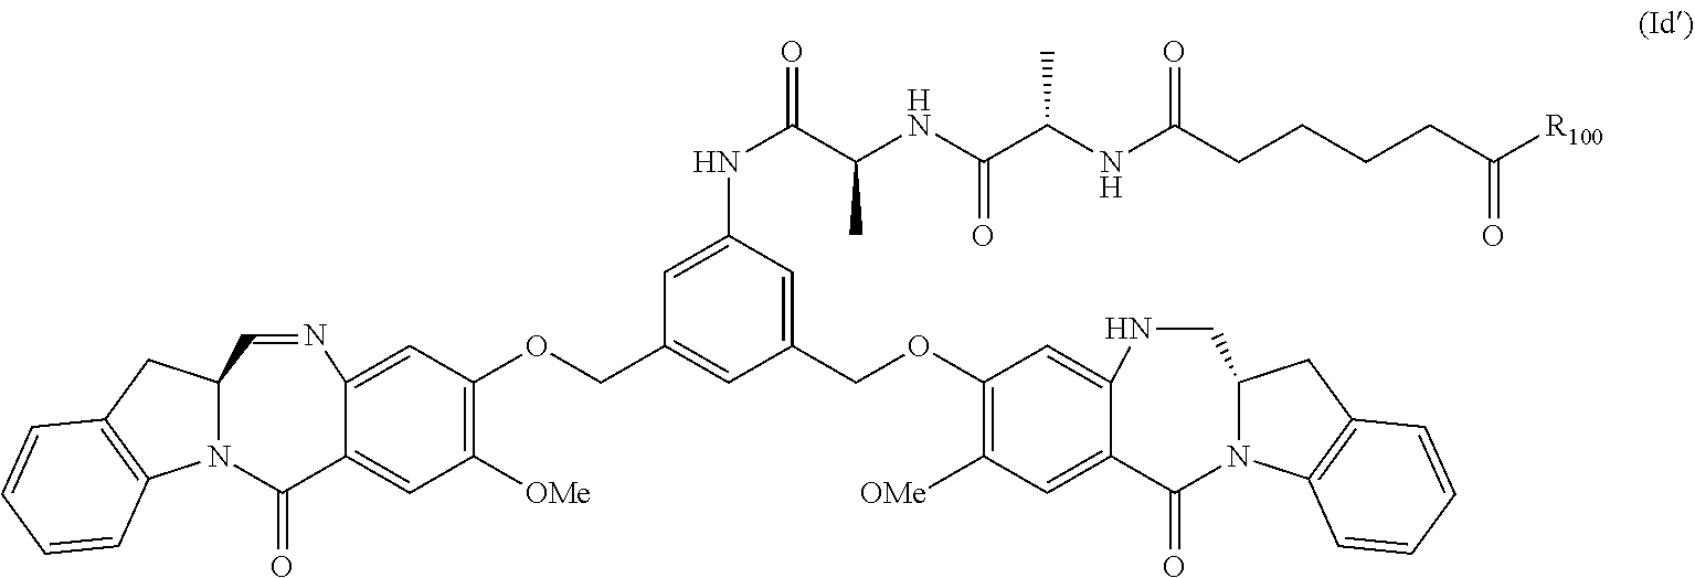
C1(COC2=C([OMe])C=C3C(=C2)NCC2N(C3=O)C3=C(C2)C=CC=C3)=CC(NC(C(NC(C(NC(CCCCC([R100])=O)=O)C)=O)C)=O)=CC(COC2=C([OMe])C=C3C(=C2)N=CC2N(C3=O)C3=C(C2)C=CC=C3)=C1
